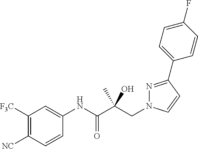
C1([F3C])=C([NC])C=CC(NC(C(CN2N=C(C3=CC=C(F)C=C3)C=C2)(C)O)=O)=C1
